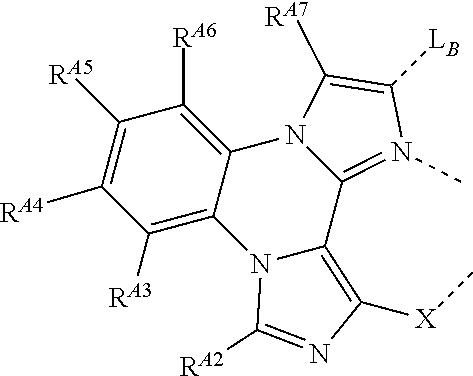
C12=N(C)C([LB])=C([RA7])N1C1=C([RA6])C([RA5])=C([RA4])C([RA3])=C1N1C2=C([X]C)N=C1[RA2]
